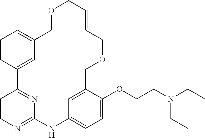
C1=CC2=CC(=C1)COCC=CCOCC1=CC(=CC=C1OCCN(CC)CC)NC1=NC=CC2=N1
